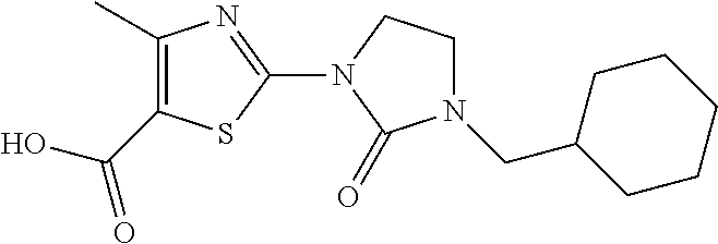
C1(C)=C(C(O)=O)SC(N2C(=O)N(CC3CCCCC3)CC2)=N1
